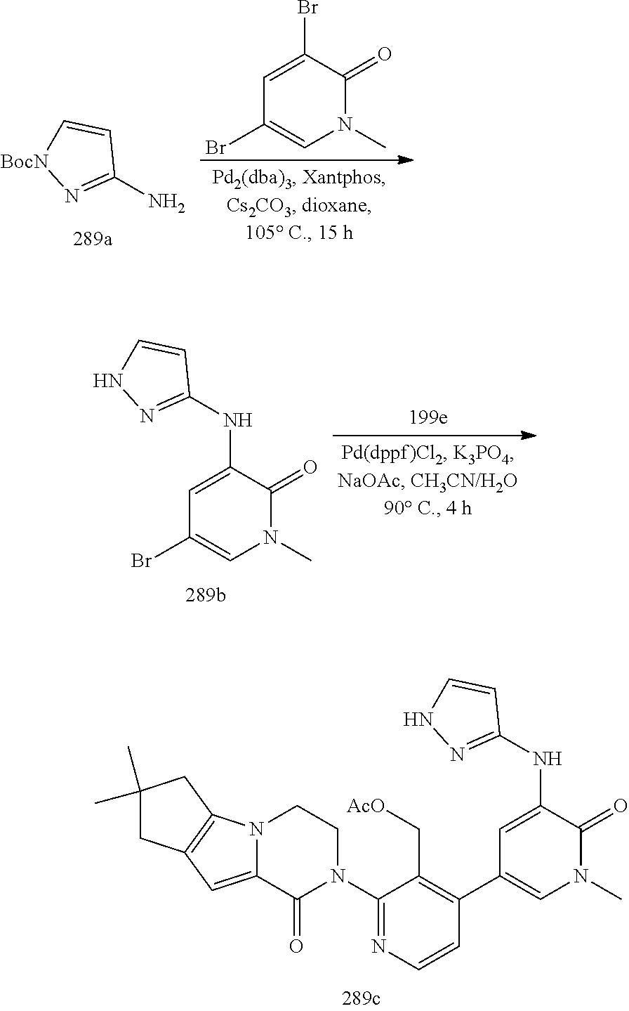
C1(NC2=CC(C3=C(C[AcO])C(N4CCN5C(=CC6=C5CC(C)(C)C6)C4=O)=NC=C3)=CN(C)C2=O)=NNC=C1.C1(N)=N[BocN]C=C1.C1=C(Br)C(=O)N(C)C=C1Br.C1(NC2=CC(Br)=CN(C)C2=O)=NNC=C1
